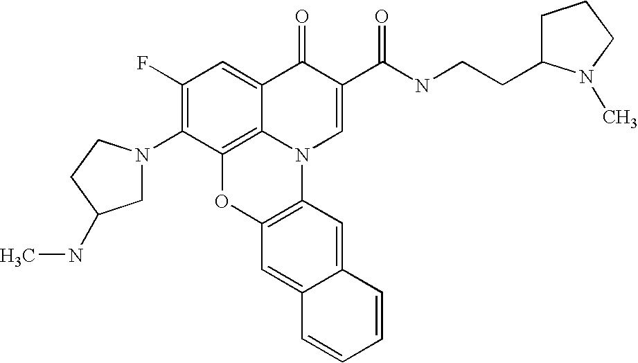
C1(F)=C(N2CC(NC)CC2)C2=C3C(=C1)C(=O)C(C(=O)NCCC1CCCN1C)=CN3C1=C(O2)C=C2C(=C1)C=CC=C2
